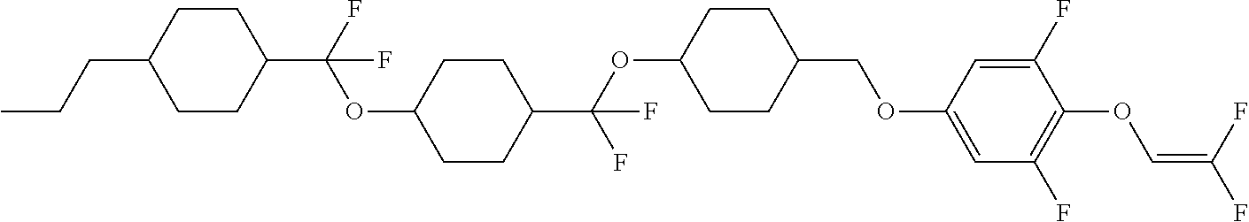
C1CC(C(F)(OC2CCC(C(OC3CCC(COC4=CC(F)=C(OC=C(F)F)C(F)=C4)CC3)(F)F)CC2)F)CCC1CCC
